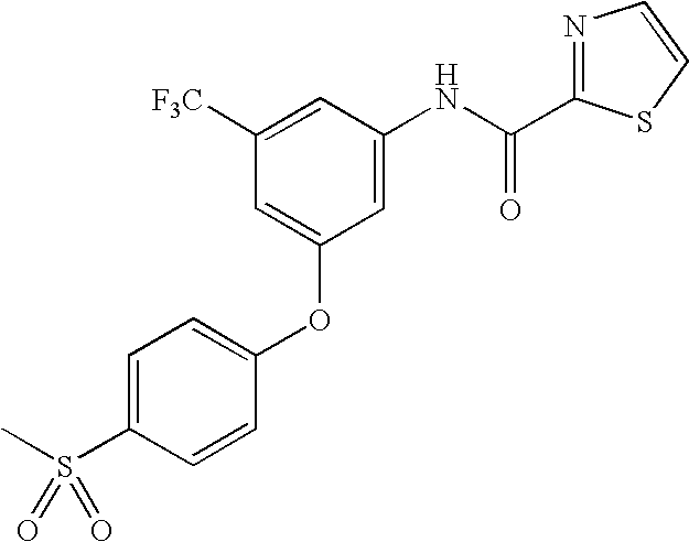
[F3C]C1=CC(NC(C2=NC=CS2)=O)=CC(OC2=CC=C(S(C)(=O)=O)C=C2)=C1
